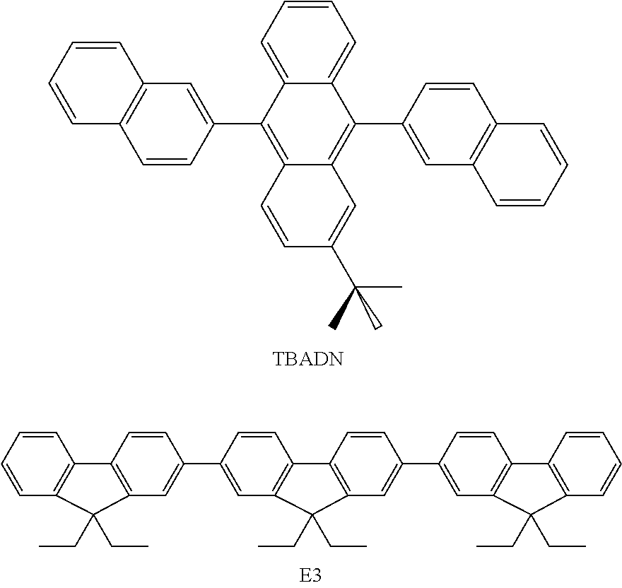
C1=CC(C2=C3C(=C(C4=CC5=C(C=C4)C=CC=C5)C4=CC=CC=C24)C=C(C(C)(C)C)C=C3)=CC2=C1C=CC=C2.C1=CC=CC2=C1C1=C(C=C(C3=CC4=C(C=C3)C3=C(C=C(C5=CC6=C(C=C5)C5=C(C=CC=C5)C6(CC)CC)C=C3)C4(CC)CC)C=C1)C2(CC)CC
